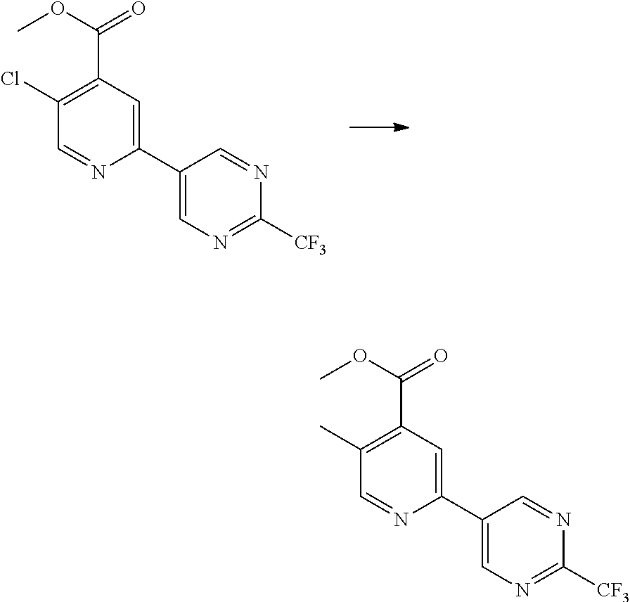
C1(C2=CN=C([CF3])N=C2)=CC(C(OC)=O)=C(Cl)C=N1.C1(C2=CN=C([CF3])N=C2)=CC(C(OC)=O)=C(C)C=N1
